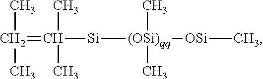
C(=C([Si][(OSi)qq]([OSi]C)(C)C)(C)C)(C)C
